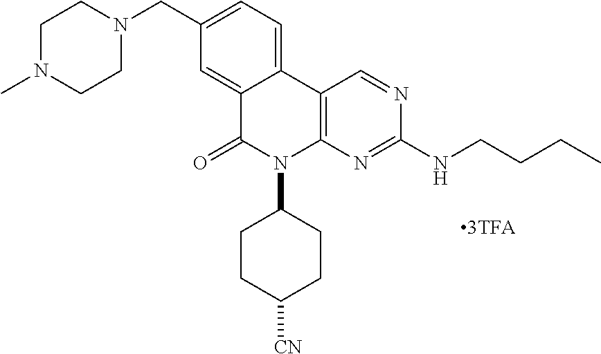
C12=CC=C(CN3CCN(C)CC3)C=C1C(=O)N(C1CCC([CN])CC1)C1=C2C=NC(NCCCC)=N1
